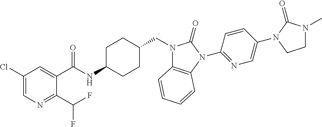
C1(Cl)=CN=C(C(F)F)C(C(NC2CCC(CN3C4=C(N(C5=NC=C(N6C(=O)N(C)CC6)C=C5)C3=O)C=CC=C4)CC2)=O)=C1
